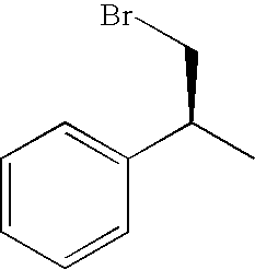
C1=CC=CC(C(C)CBr)=C1
